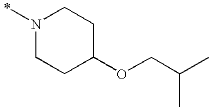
N1(C)CCC(OCC(C)C)CC1
